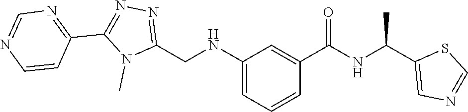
N1=C(CNC2=CC=CC(C(=O)NC(C3=CN=CS3)C)=C2)N(C)C(C2=NC=NC=C2)=N1
